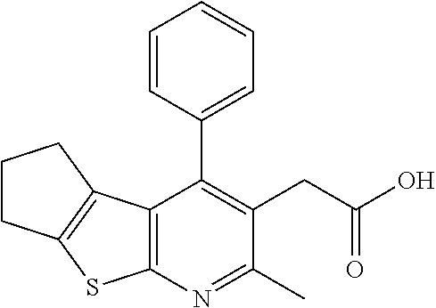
C12=C(N=C(C)C(CC(O)=O)=C1C1=CC=CC=C1)SC1=C2CCC1
